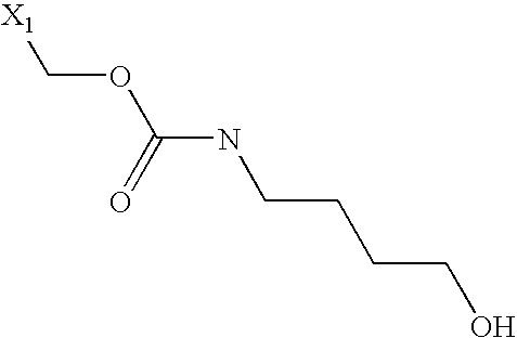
C(OC[X1])(NCCCCO)=O
